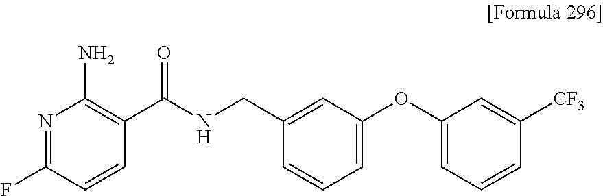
N1=C(F)C=CC(C(NCC2=CC(OC3=CC=CC([CF3])=C3)=CC=C2)=O)=C1N
